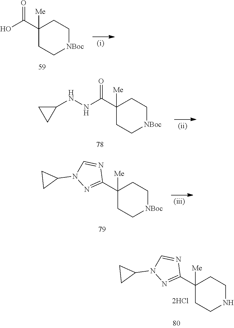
C1(C(O)=O)([Me])CC[NBoc]CC1.N1(C2CC2)C=NC(C2([Me])CC[NBoc]CC2)=N1.N1(C2CC2)C=NC(C2([Me])CCNCC2)=N1.[2HCl].C1(C(NNC2CC2)=O)([Me])CC[NBoc]CC1
